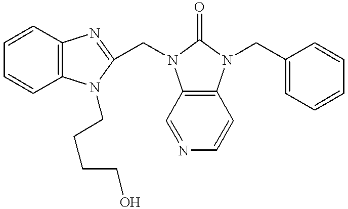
C1=CC2=C(C=C1)N(CCCCO)C(CN1C3=C(N(CC4=CC=CC=C4)C1=O)C=CN=C3)=N2
